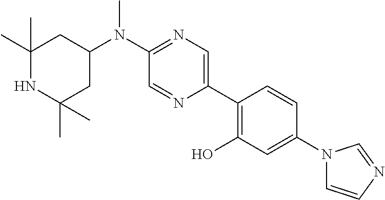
N(C1=NC=C(C2=C(O)C=C(N3C=CN=C3)C=C2)N=C1)(C1CC(C)(C)NC(C)(C)C1)C
